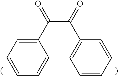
C1=CC=CC=C1C(=O)C(=O)C1=CC=CC=C1
